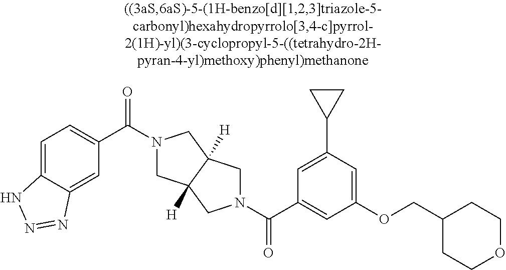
N1(C(C2=CC=C3C(=C2)N=NN3)=O)CC2([H])C([H])(C1)CN(C(C1=CC(OCC3CCOCC3)=CC(C3CC3)=C1)=O)C2
